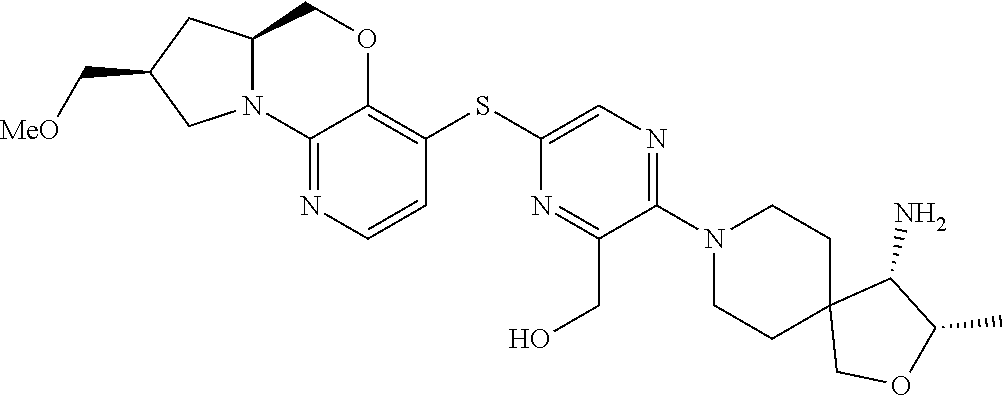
C1(N2CCC3(COC(C)C3N)CC2)=NC=C(SC2=C3OCC4CC(C[MeO])CN4C3=NC=C2)N=C1CO
